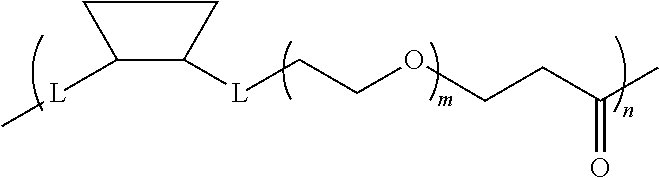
[L](CCOCCC(C)=O)C1C([L]C)CC1
